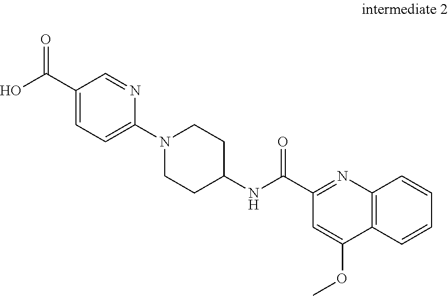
C1(C(O)=O)=CC=C(N2CCC(NC(C3=NC4=C(C(OC)=C3)C=CC=C4)=O)CC2)N=C1
